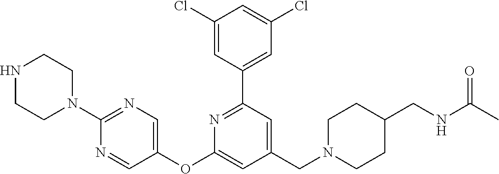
C1(Cl)=CC(C2=NC(OC3=CN=C(N4CCNCC4)N=C3)=CC(CN3CCC(CNC(=O)C)CC3)=C2)=CC(Cl)=C1
